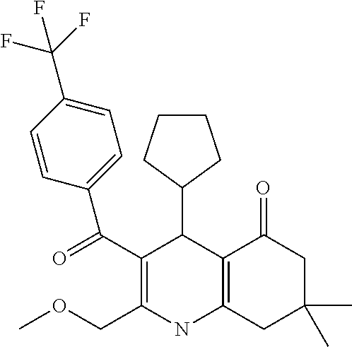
C12=C(CC(C)(C)CC1=O)NC(COC)=C(C(=O)C1=CC=C(C(F)(F)F)C=C1)C2C1CCCC1
